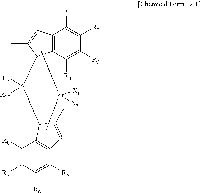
C[Zr](C)([X1])[X2].C12=C(C([R4])=C([R3])C([R2])=C1[R1])C([A](C1C3=C(C([R5])=C([R6])C([R7])=C3[R8])C=C1C)([R9])[R10])C(C)=C2
